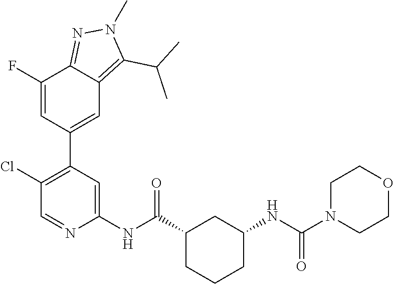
C1(Cl)=C(C2=CC3=C(C(C)C)N(C)N=C3C(F)=C2)C=C(NC(C2CCCC(NC(N3CCOCC3)=O)C2)=O)N=C1
